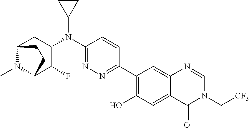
C1(N(C2=NN=C(C3=C(O)C=C4C(=C3)N=CN(C[CF3])C4=O)C=C2)C2CC2)CC2N(C)C(C1F)CC2
